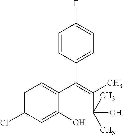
C1=C(Cl)C=C(O)C(C(=C(C(O)(C)C)C)C2=CC=C(F)C=C2)=C1
